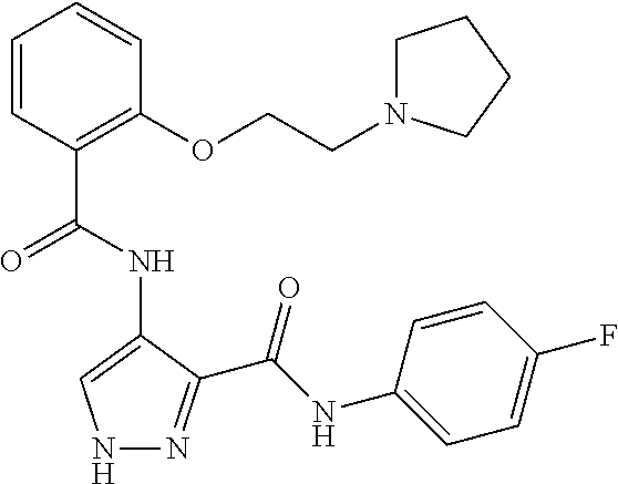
N1N=C(C(NC2=CC=C(F)C=C2)=O)C(NC(C2=C(OCCN3CCCC3)C=CC=C2)=O)=C1
